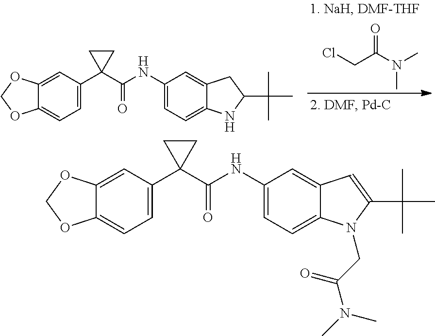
C1=C(C2(C(NC3=CC=C4C(=C3)CC(C(C)(C)C)N4)=O)CC2)C=C2C(=C1)OCO2.ClCC(=O)N(C)C.C1=C(C2(C(NC3=CC=C4C(=C3)C=C(C(C)(C)C)N4CC(N(C)C)=O)=O)CC2)C=C2C(=C1)OCO2
